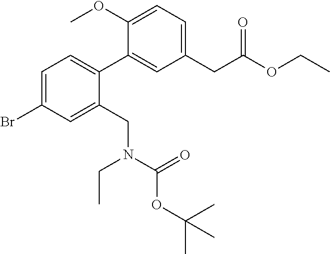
C1=C(Br)C=C(CN(CC)C(OC(C)(C)C)=O)C(C2=CC(CC(OCC)=O)=CC=C2OC)=C1
